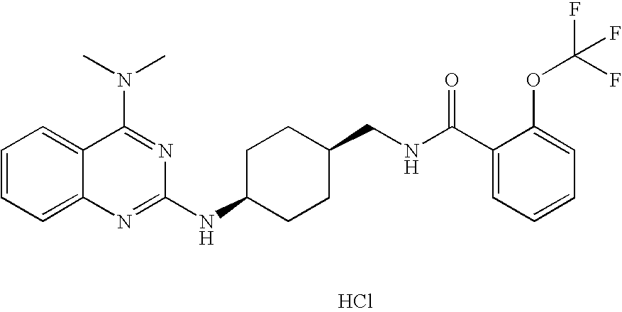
Cl.C1=CC=C2C(=C1)C(N(C)C)=NC(NC1CCC(CNC(C3=CC=CC=C3OC(F)(F)F)=O)CC1)=N2
